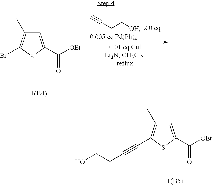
C1=C(C([OEt])=O)SC(C#CCCO)=C1C.[1(B5)].C1=C(C([OEt])=O)SC(Br)=C1C.[1(B4)].C#CCC[OH]
